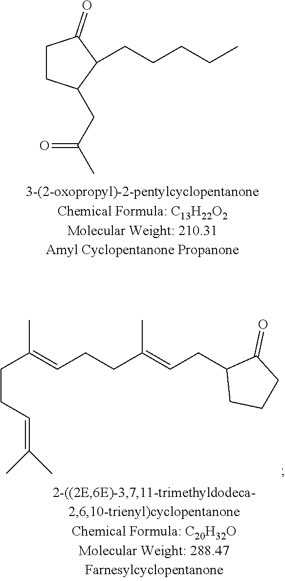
C1CC(CC(C)=O)C(CCCCC)C1=O.C(CCC=C(C)C)(=CCCC(=CCC1CCCC1=O)C)C
